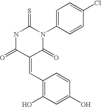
O=C1C(=CC2=C(O)C=C(O)C=C2)C(=O)N(C2=CC=C(Cl)C=C2)C(=S)N1
